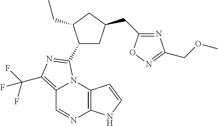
C12=C(C(F)(F)F)N=C(C3CC(CC4=NC(COC)=NO4)CC3CC)N1C1=C(N=C2)NC=C1
